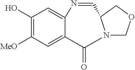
C1([MeO])=C(O)C=C2C(=C1)C(=O)N1COCC1C=N2
